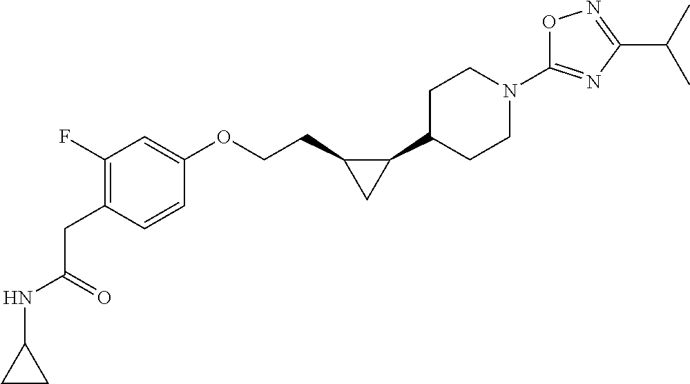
C(=O)(CC1=C(F)C=C(OCCC2C(C3CCN(C4=NC(C(C)C)=NO4)CC3)C2)C=C1)NC1CC1
